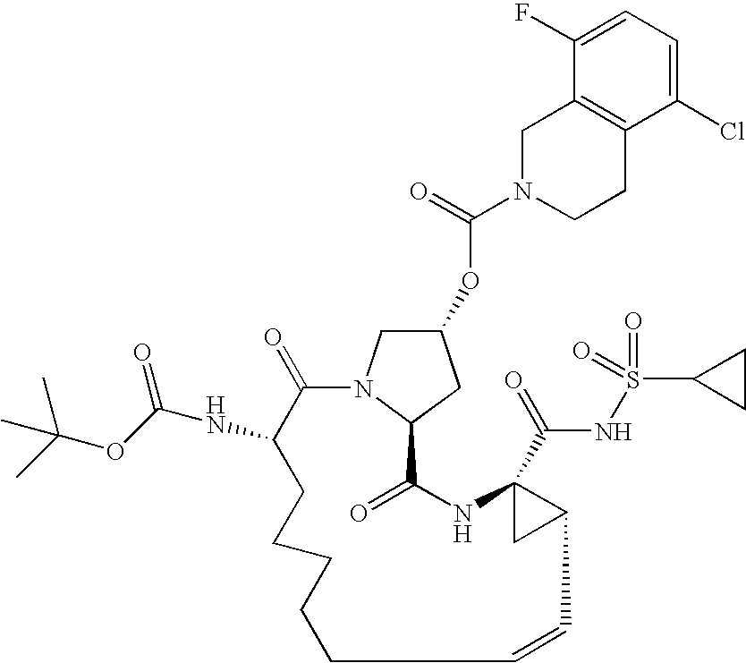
N1(C(=O)OC2CN3C(C2)C(=O)NC2(C(=O)NS(=O)(=O)C4CC4)CC2C=CCCCCCC(NC(=O)OC(C)(C)C)C3=O)CCC2=C(C1)C(F)=CC=C2Cl
